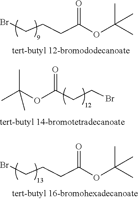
C(OC(CCCBr)=O)(C)(C)C.C(OC(CCBr)=O)(C)(C)C.C(OC(CCCBr)=O)(C)(C)C
